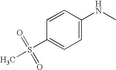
C1(S(C)(=O)=O)=CC=C(NC)C=C1
